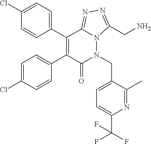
C1(Cl)=CC=C(C2=C(C3=CC=C(Cl)C=C3)C(=O)N(CC3=CC=C(C(F)(F)F)N=C3C)N3C2=NN=C3CN)C=C1
